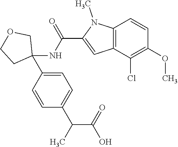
C1=C(C2(NC(C3=CC4=C(N3C)C=CC(OC)=C4Cl)=O)COCC2)C=CC(C(C(O)=O)C)=C1
